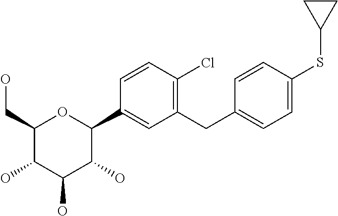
C1(CO)C(O)C(O)C(O)C(C2=CC(CC3=CC=C(SC4CC4)C=C3)=C(Cl)C=C2)O1
